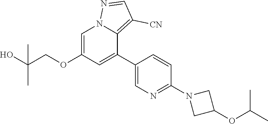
C1=C(OCC(O)(C)C)C=C(C2=CN=C(N3CC(OC(C)C)C3)C=C2)C2=C([CN])C=NN12
